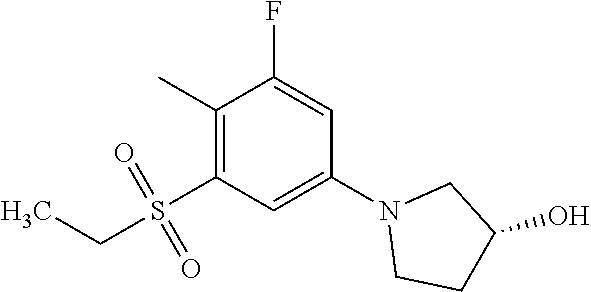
C1(C)=C(S(CC)(=O)=O)C=C(N2CCC(O)C2)C=C1F
